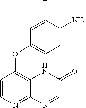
C1=C(F)C(N)=CC=C1OC1=C2C(=NC=C1)N=CC(=O)N2
